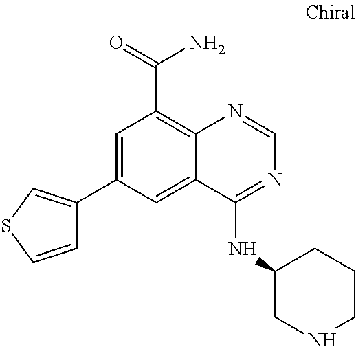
C1=C(C2=CSC=C2)C=C2C(=C1C(N)=O)N=CN=C2NC1CNCCC1
